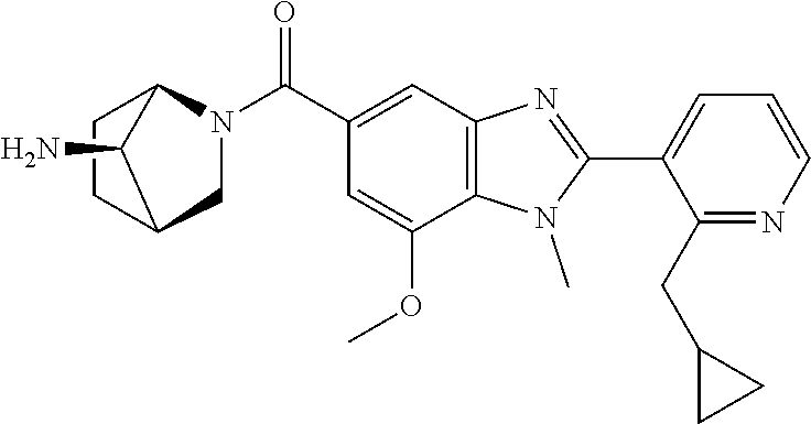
C1(C2=NC3=C(N2C)C(OC)=CC(C(N2CC4CCC2C4N)=O)=C3)=CC=CN=C1CC1CC1
